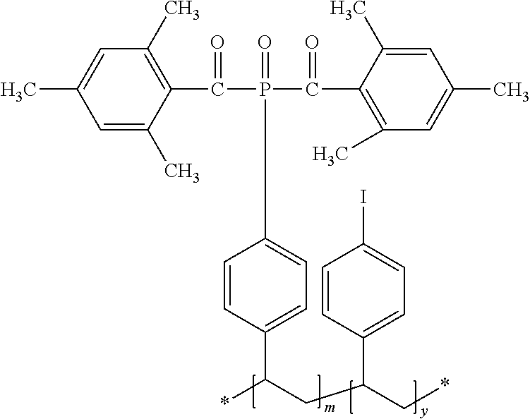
C1=C(C)C(C(P(C(C2=C(C)C=C(C)C=C2C)=O)(=O)CC2=CC=C(C(CC(C*)C3=CC=C(I)C=C3)*)C=C2)=O)=C(C)C=C1C
